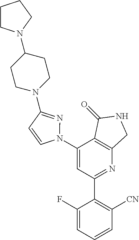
C1(N2N=C(N3CCC(N4CCCC4)CC3)C=C2)=CC(C2=C([CN])C=CC=C2F)=NC2=C1C(=O)NC2
